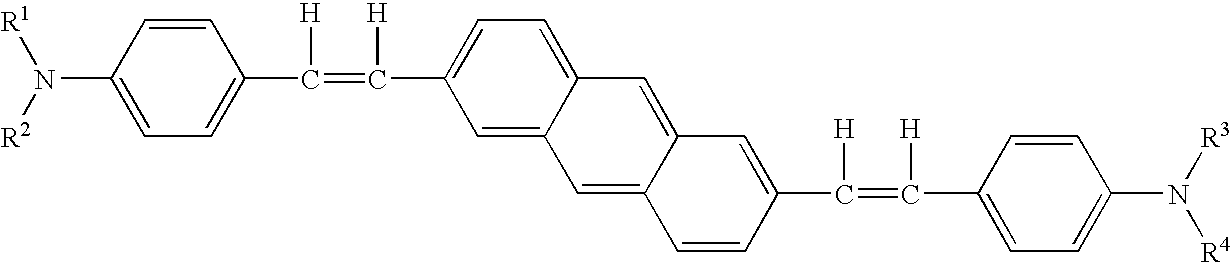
C1=C2C(=CC=C1C([H])=C([H])C1=CC=C(N([R2])[R1])C=C1)C=C1C(=C2)C=CC(C([H])=C([H])C2=CC=C(N([R3])[R4])C=C2)=C1
